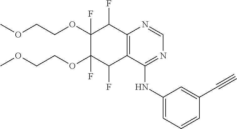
C1(OCCOC)(F)C(OCCOC)(F)C(F)C2=C(C1F)N=CN=C2NC1=CC=CC(C#C)=C1
